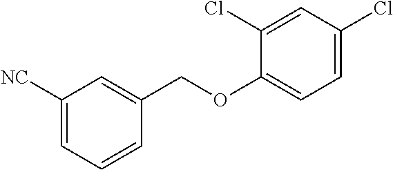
C1([NC])=CC=CC(COC2=CC=C(Cl)C=C2Cl)=C1
